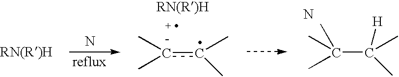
N.c(c(C)C)(C)C.C(C(C)([H])C)(C)(C)C.N
